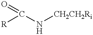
N(C(=O)[R])[CH2CH2Ri]
